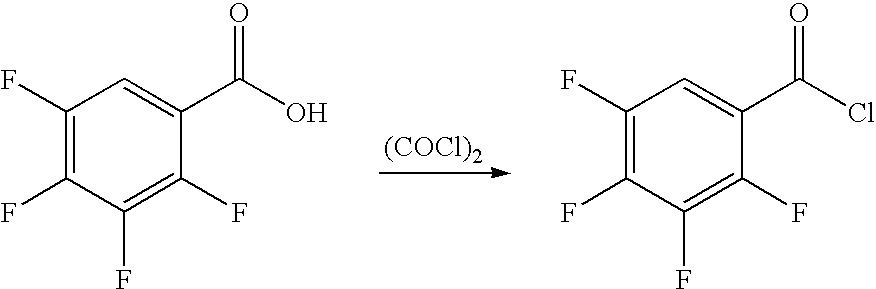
[(COCl)2].C1(F)=C(F)C(F)=C(F)C(C(O)=O)=C1.C1(F)=C(F)C(F)=C(F)C(C(Cl)=O)=C1
